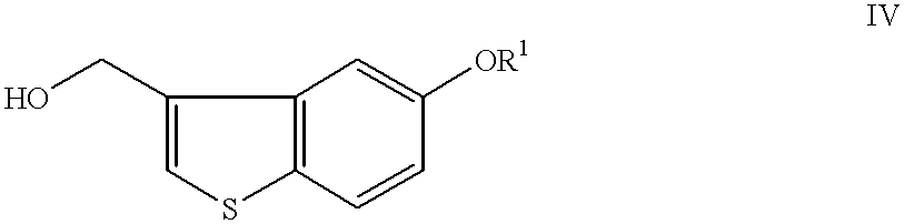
C1(CO)=CSC2=C1C=C([OR1])C=C2
